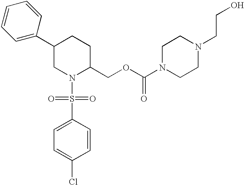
C1N(S(C2=CC=C(Cl)C=C2)(=O)=O)C(COC(N2CCN(CCO)CC2)=O)CCC1C1=CC=CC=C1
